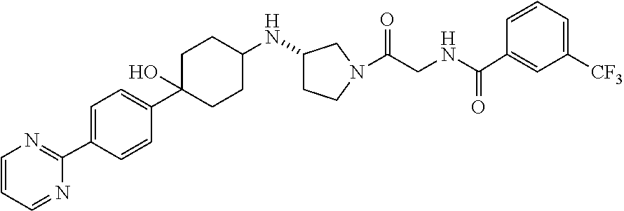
C1=C(C2=NC=CC=N2)C=CC(C2(O)CCC(NC3CCN(C(CNC(C4=CC([CF3])=CC=C4)=O)=O)C3)CC2)=C1
